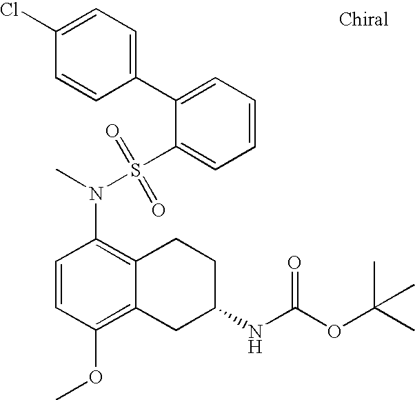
C1=CC(OC)=C2C(=C1N(S(C1=CC=CC=C1C1=CC=C(Cl)C=C1)(=O)=O)C)CCC(NC(OC(C)(C)C)=O)C2
